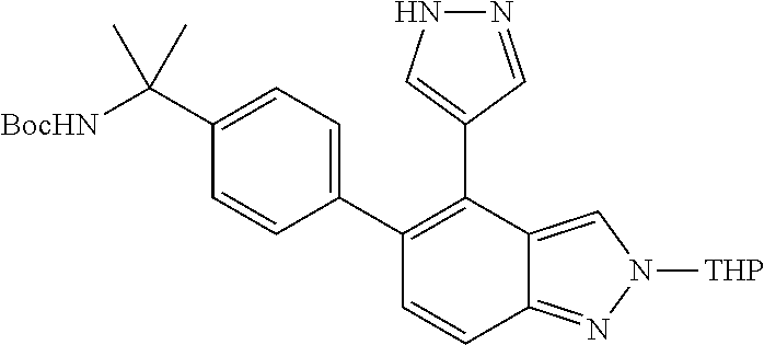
C1(C2=C(C3=CNN=C3)C3=CN([THP])N=C3C=C2)=CC=C(C([BocHN])(C)C)C=C1
